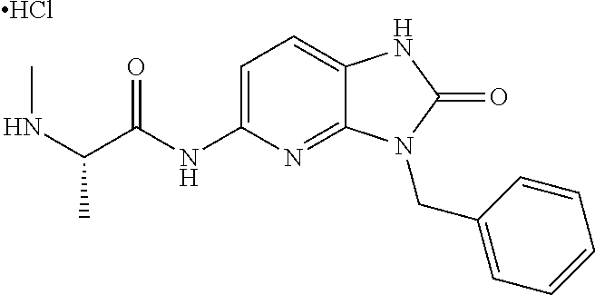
Cl.N(C(C)C(NC1=CC=C2C(=N1)N(CC1=CC=CC=C1)C(=O)N2)=O)C
